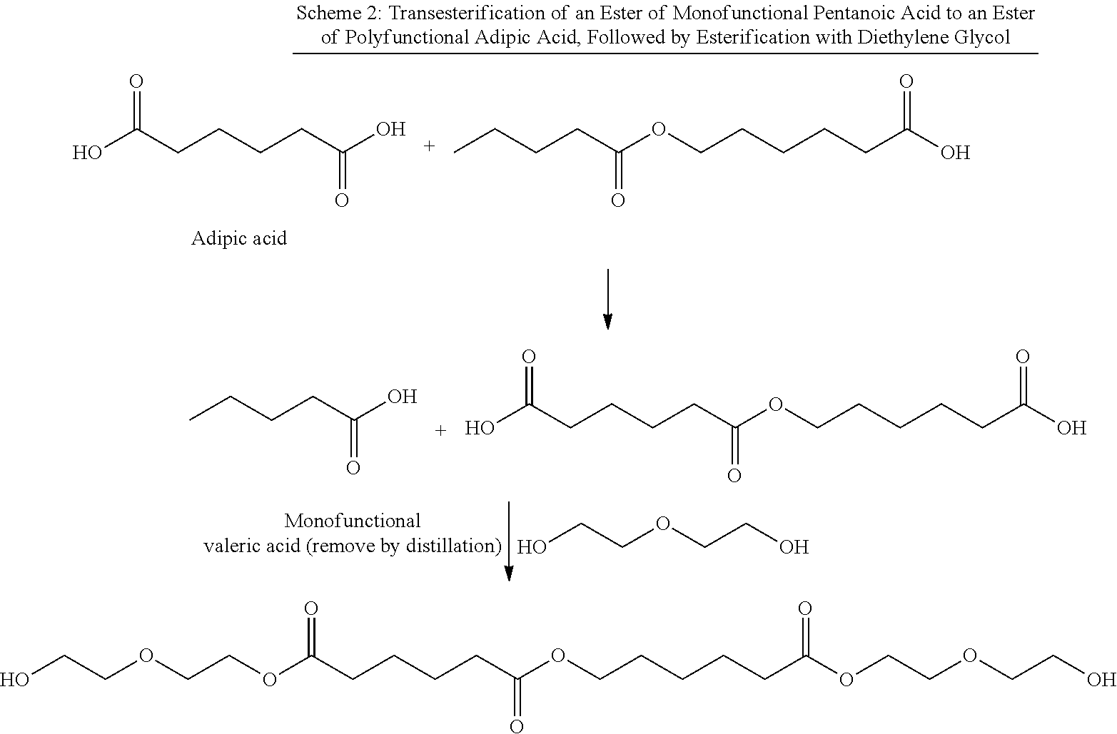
OCCOCCOC(CCCCC(OCCCCCC(OCCOCCO)=O)=O)=O.OC(CCCCC(OCCCCCC(O)=O)=O)=O.OCCOCCO.CCCCC(O)=O.OC(CCCCC(O)=O)=O.CCCCC(OCCCCCC(O)=O)=O
